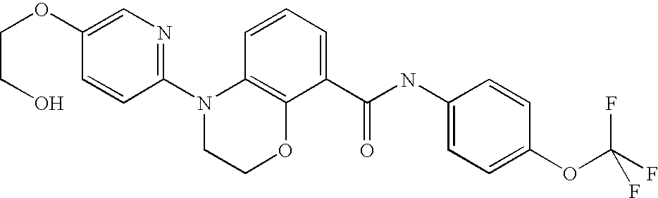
C1(N2CCOC3=C2C=CC=C3C(NC2=CC=C(OC(F)(F)F)C=C2)=O)=NC=C(OCCO)C=C1
